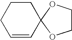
C1=CC2(CCC1)OCCO2
